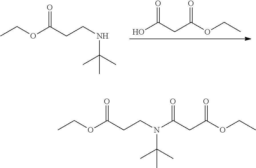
OC(CC(OCC)=O)=O.CCOC(CCNC(C)(C)C)=O.CCOC(CCN(C(C)(C)C)C(CC(OCC)=O)=O)=O
